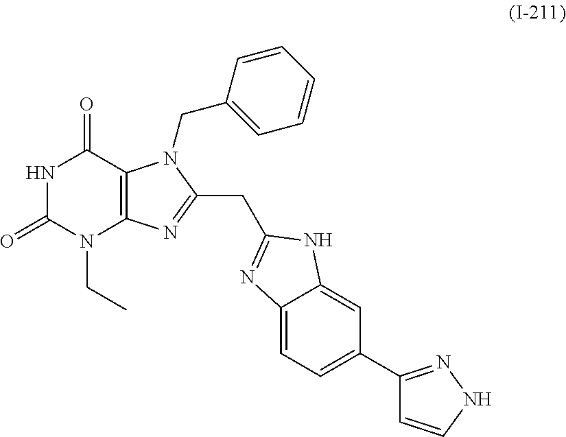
N1C(=O)N(CC)C2=C(C1=O)N(CC1=CC=CC=C1)C(CC1=NC3=CC=C(C4=NNC=C4)C=C3N1)=N2
